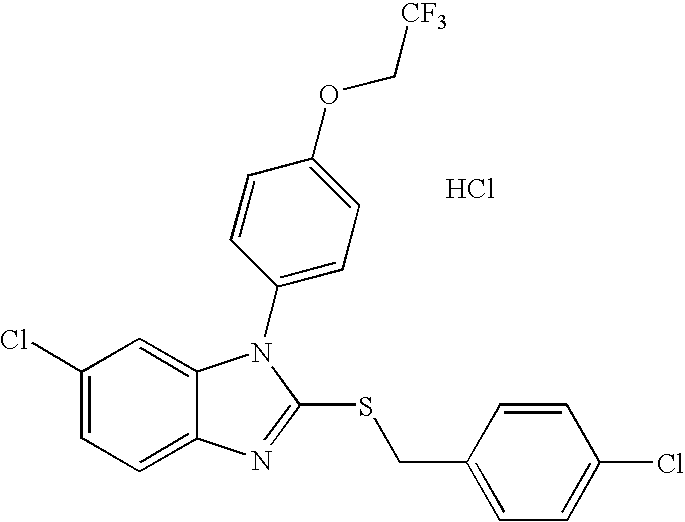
C1(Cl)=CC=C2C(=C1)N(C1=CC=C(OC[CF3])C=C1)C(SCC1=CC=C(Cl)C=C1)=N2.Cl
